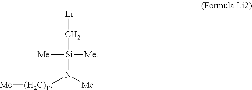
[(H2C)17](N([Me])[Si](C[Li])([Me])[Me])[Me]
